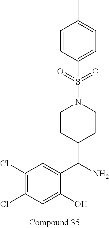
C1(Cl)=C(Cl)C=C(O)C(C(N)C2CCN(S(=O)(=O)C3=CC=C(C)C=C3)CC2)=C1
